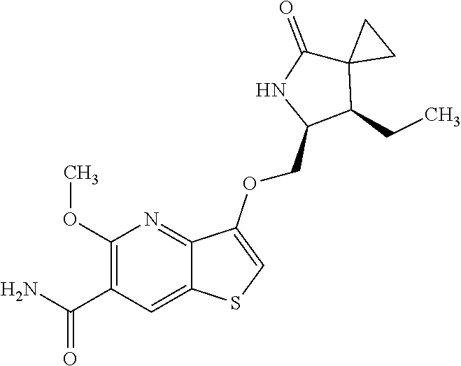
C1(OC)=C(C(N)=O)C=C2C(=N1)C(OCC1C(CC)C3(C(=O)N1)CC3)=CS2
